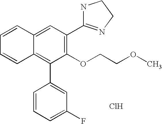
C1=CC2=CC(C3=NCCN3)=C(OCCOC)C(C3=CC(F)=CC=C3)=C2C=C1.Cl
